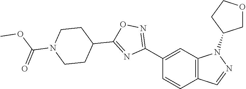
C1(C2=NOC(C3CCN(C(=O)OC)CC3)=N2)=CC2=C(C=C1)C=NN2C1COCC1
